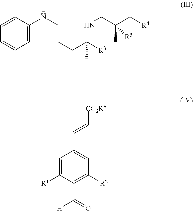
C1=CC2=C(C=C1)NC=C2CC(NCC(C[R4])(C)[R5])(C)[R3].[H]C(=O)C1=C([R2])C=C(C=C[CO2R6])C=C1[R1]
